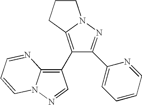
C1(C2=C3N(N=C2)C=CC=N3)=C2N(N=C1C1=CC=CC=N1)CCC2
